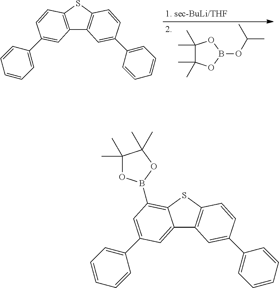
C1(C)(C)C(C)(C)OB(OC(C)C)O1.C12=C(SC3=C1C=C(C1=CC=CC=C1)C=C3)C=CC(C1=CC=CC=C1)=C2.C12=CC(C3=CC=CC=C3)=CC(B3OC(C)(C)C(C)(C)O3)=C1SC1=C2C=C(C2=CC=CC=C2)C=C1
